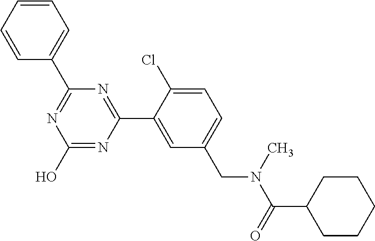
N1=C(C2=CC=CC=C2)N=C(C2=CC(CN(C(C3CCCCC3)=O)C)=CC=C2Cl)N=C1O
